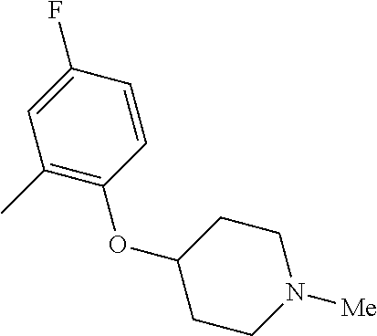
C1=CC(F)=CC(C)=C1OC1CCN([Me])CC1
